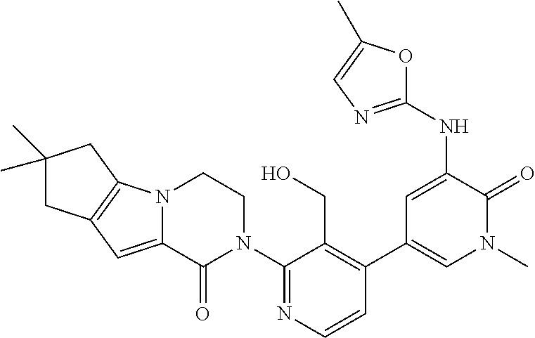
N12C(=CC3=C1CC(C)(C)C3)C(=O)N(C1=NC=CC(C3=CN(C)C(=O)C(NC4=NC=C(C)O4)=C3)=C1CO)CC2
